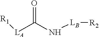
O=C([LA][R1])N[LB][R2]
